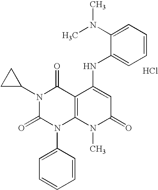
N1(C2CC2)C(=O)N(C2=CC=CC=C2)C2=C(C1=O)C(NC1=CC=CC=C1N(C)C)=CC(=O)N2C.Cl
